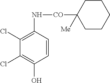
C1(N[CO]C2([Me])CCCCC2)=C(Cl)C(Cl)=C(O)C=C1
